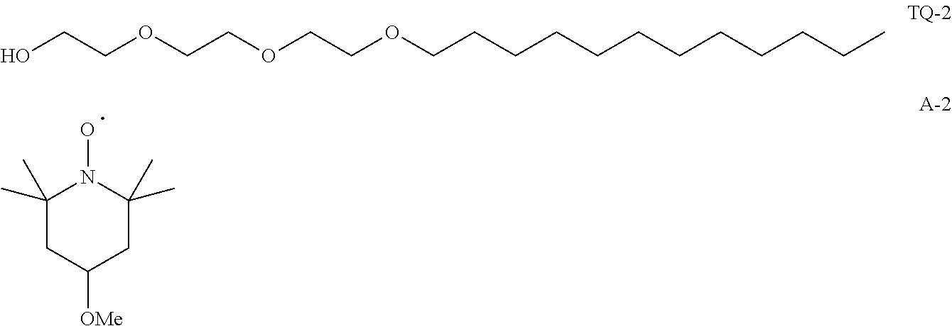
OCCOCCOCCOCCCCCCCCCCCC.C1(C)(C)CC([OMe])CC(C)(C)N1O
